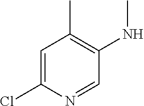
C1=C(Cl)N=CC(NC)=C1C
